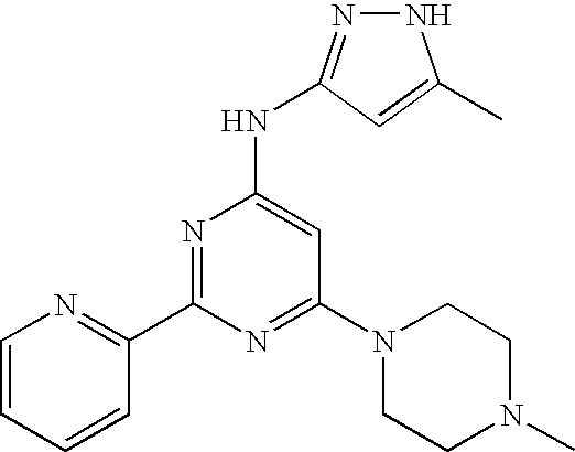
N1N=C(NC2=CC(N3CCN(C)CC3)=NC(C3=NC=CC=C3)=N2)C=C1C
